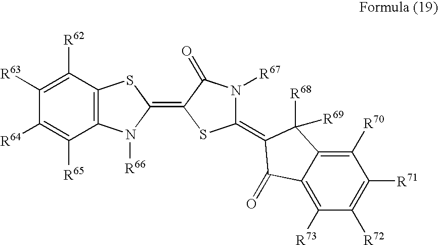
C1([R63])=C([R62])C2=C(C([R65])=C1[R64])N([R66])C(=C1SC(=C3C([R68])([R69])C4=C([R70])C([R71])=C([R72])C([R73])=C4C3=O)N([R67])C1=O)S2
